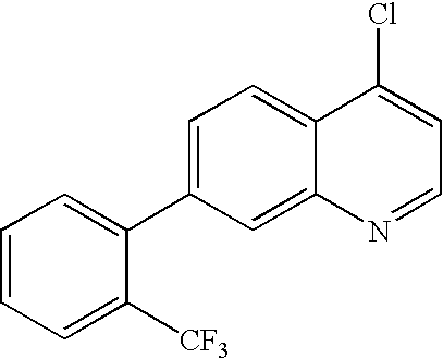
C1=CC=C([CF3])C(C2=CC=C3C(=C2)N=CC=C3Cl)=C1
